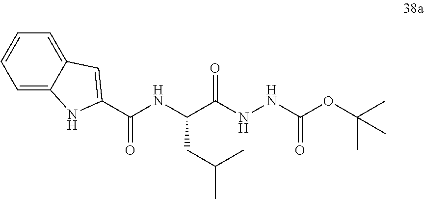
C(C(NNC(OC(C)(C)C)=O)=O)(NC(C1=CC2=CC=CC=C2N1)=O)CC(C)C
